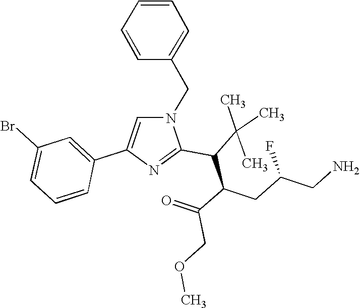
C1=CC=CC(CN2C=C(C3=CC(Br)=CC=C3)N=C2C(C(C(=O)COC)CC(CN)F)C(C)(C)C)=C1
